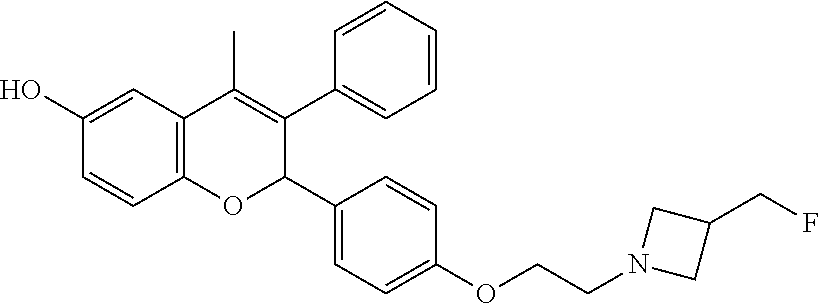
C12=C(C=C(O)C=C1)C(C)=C(C1=CC=CC=C1)C(C1=CC=C(OCCN3CC(CF)C3)C=C1)O2
